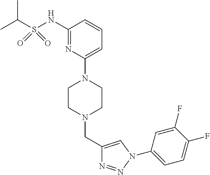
C1=C(N2CCN(CC3=CN(C4=CC=C(F)C(F)=C4)N=N3)CC2)N=C(NS(C(C)C)(=O)=O)C=C1
